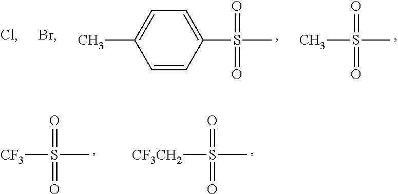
C1=CC(S(=O)(=O)C)=CC=C1C.CS(=O)(=O)C.[CF3]S(=O)(=O)C.[CF3CH2]S(=O)(=O)C
